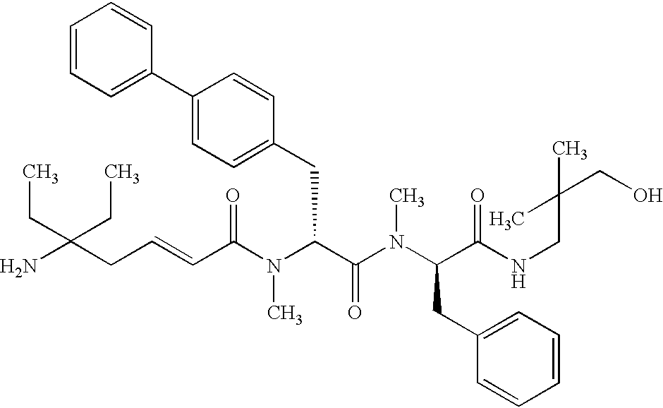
NC(CC=CC(N(C(C(=O)N(C)C(CC1=CC=CC=C1)C(=O)NCC(CO)(C)C)CC1=CC=C(C2=CC=CC=C2)C=C1)C)=O)(CC)CC
